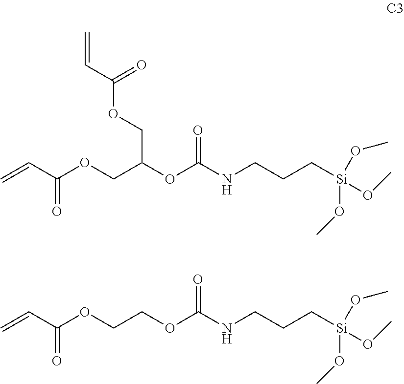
C=CC(OCC(COC(C=C)=O)OC(NCCC[Si](OC)(OC)OC)=O)=O.C(COC(C=C)=O)OC(NCCC[Si](OC)(OC)OC)=O
